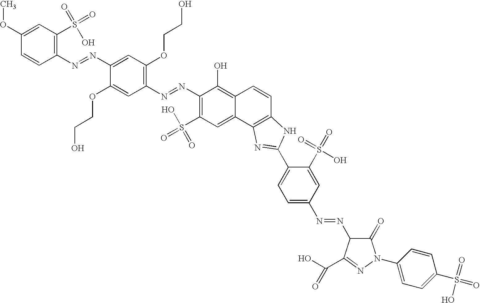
C1(N=NC2=CC(OCCO)=C(N=NC3=C(S(=O)(O)=O)C=C4C(=C3O)C=CC3=C4N=C(C4=CC=C(N=NC5C(=O)N(C6=CC=C(S(=O)(=O)O)C=C6)N=C5C(O)=O)C=C4S(=O)(=O)O)N3)C=C2OCCO)=C(S(=O)(=O)O)C=C(OC)C=C1
